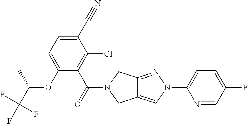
O(C1=CC=C(C#N)C(Cl)=C1C(=O)N1CC2=CN(C3=CC=C(F)C=N3)N=C2C1)C(C(F)(F)F)C
